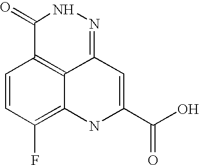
C1=CC(F)=C2C3=C1C(=O)NN=C3C=C(C(O)=O)N2
